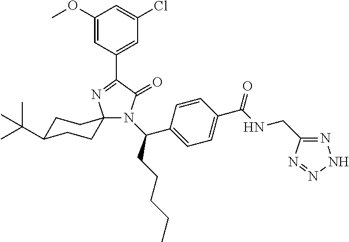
N1(C(C2=CC=C(C(=O)NCC3=NNN=N3)C=C2)CCCCC)C(=O)C(C2=CC(Cl)=CC(OC)=C2)=NC12CCC(C(C)(C)C)CC2
